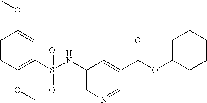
C1=CC(OC)=C(S(NC2=CN=CC(C(OC3CCCCC3)=O)=C2)(=O)=O)C=C1OC
